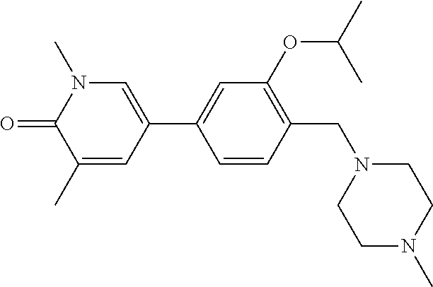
O=C1N(C)C=C(C2=CC(OC(C)C)=C(CN3CCN(C)CC3)C=C2)C=C1C
